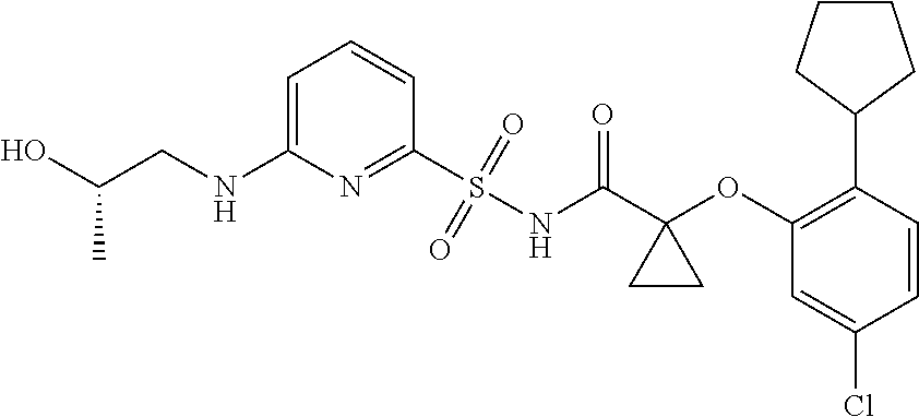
C1(NCC(O)C)=CC=CC(S(=O)(=O)NC(=O)C2(OC3=C(C4CCCC4)C=CC(Cl)=C3)CC2)=N1
